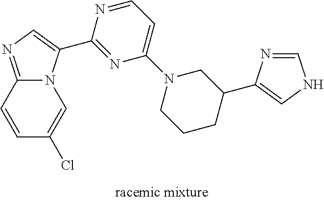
C12=NC=C(C3=NC(N4CCCC(C5=CNC=N5)C4)=CC=N3)N1C=C(Cl)C=C2
